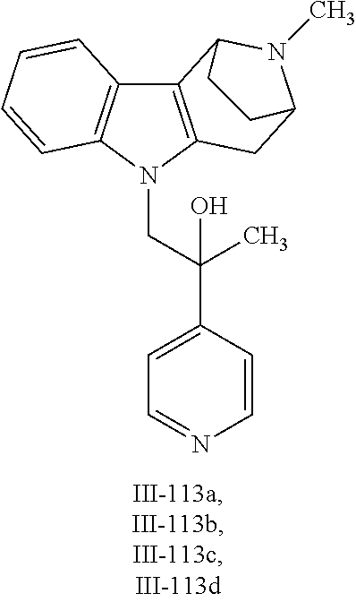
C12=C(N(CC(C3=CC=NC=C3)(C)O)C3=C1C=CC=C3)CC1N(C)C2CC1
